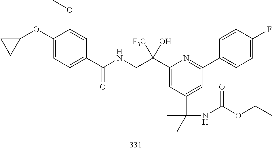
C1(C(CNC(=O)C2=CC=C(OC3CC3)C(OC)=C2)([F3C])O)=CC(C(C)(C)NC(OCC)=O)=CC(C2=CC=C(F)C=C2)=N1
